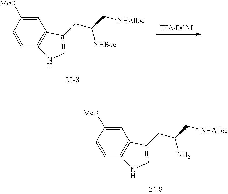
C1=C([MeO])C=CC2=C1C(CC(C[NHAlloc])N)=CN2.[TFA/DCM].C1=C([MeO])C=CC2=C1C(CC(C[NHAlloc])[NHBoc])=CN2
